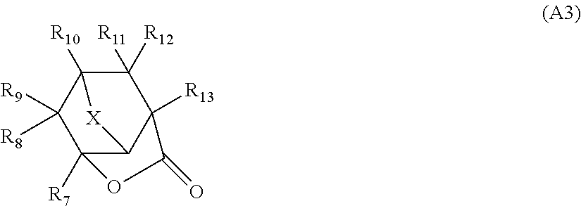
C12([R7])C3C([R13])(C([R12])([R11])C([R10])(C1([R9])[R8])[X]3)C(=O)O2
